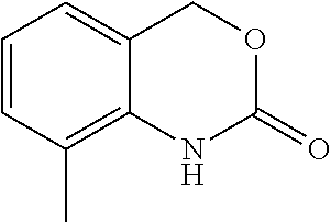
C12=CC=CC(C)=C1NC(=O)OC2
